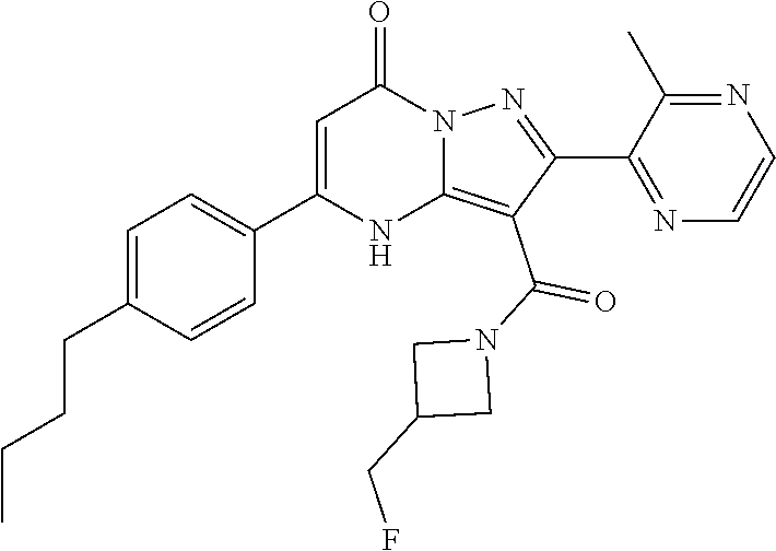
C1(C2=CC=C(CCCC)C=C2)=CC(=O)N2C(=C(C(N3CC(CF)C3)=O)C(C3=NC=CN=C3C)=N2)N1
